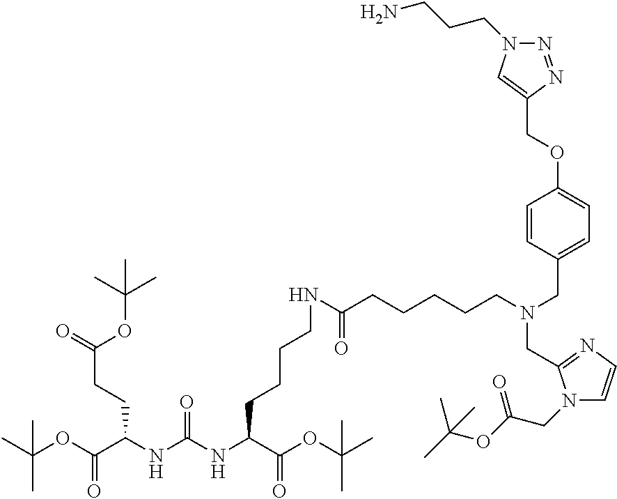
O(C(C(NC(NC(C(OC(C)(C)C)=O)CCCCNC(=O)CCCCCN(CC1=CC=C(OCC2=CN(CCCN)N=N2)C=C1)CC1=NC=CN1CC(OC(C)(C)C)=O)=O)CCC(=O)OC(C)(C)C)=O)C(C)(C)C
